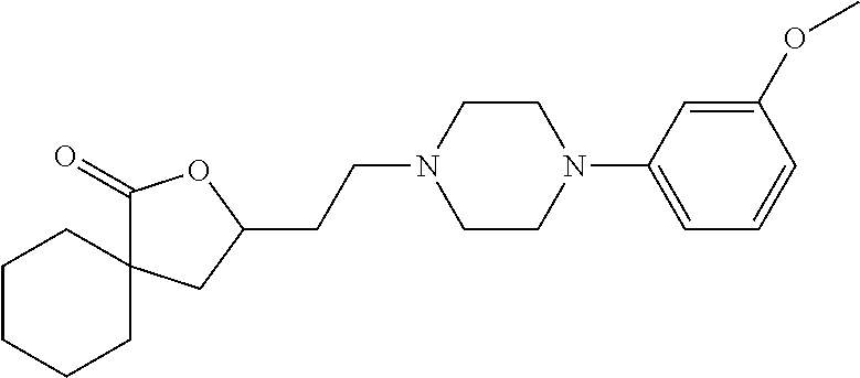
C1(CCN2CCN(C3=CC=CC(OC)=C3)CC2)OC(=O)C2(C1)CCCCC2
